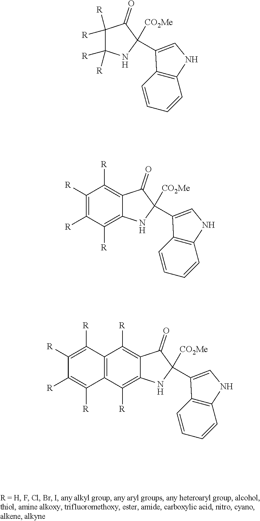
[R]C1([R])C([R])([R])C(=O)C([CO2Me])(C2=CNC3=C2C=CC=C3)N1.C1([R])=C([R])C([R])=C2C(=C1[R])C(=O)C([CO2Me])(C1=CNC3=C1C=CC=C3)N2.C12=C(C([R])=C3C(=C1[R])C(=O)C([CO2Me])(C1=CNC4=C1C=CC=C4)N3)C([R])=C([R])C([R])=C2[R]
